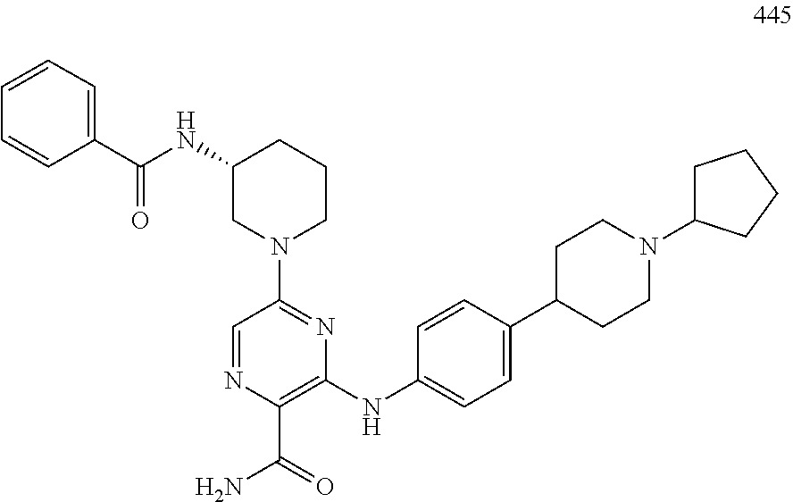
C1(NC2=CC=C(C3CCN(C4CCCC4)CC3)C=C2)=C(C(=O)N)N=CC(N2CCCC(NC(C3=CC=CC=C3)=O)C2)=N1
